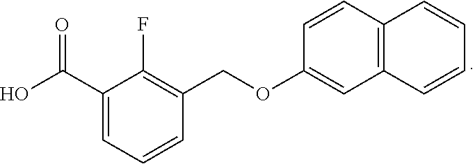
C1(C(O)=O)=CC=CC(COC2=CC3=C(C=C2)C=CC=C3)=C1F
